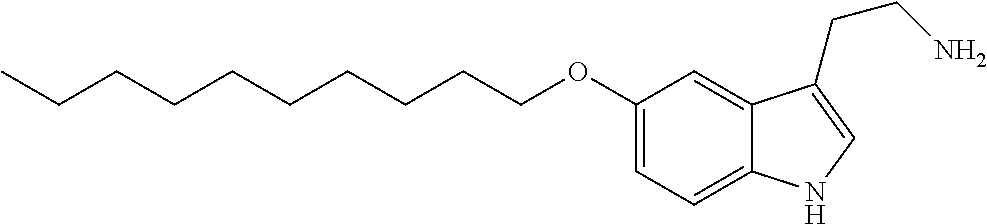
C(CCCCCCCCOC1=CC=C2C(=C1)C(CCN)=CN2)C
